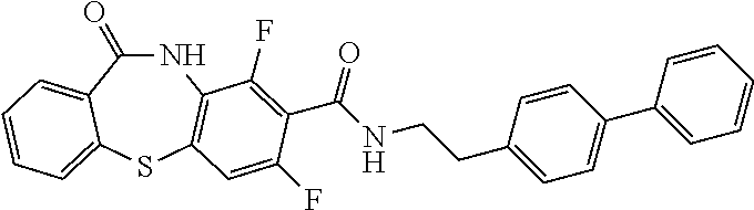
N1C(=O)C2=CC=CC=C2SC2=C1C(F)=C(C(NCCC1=CC=C(C3=CC=CC=C3)C=C1)=O)C(F)=C2
